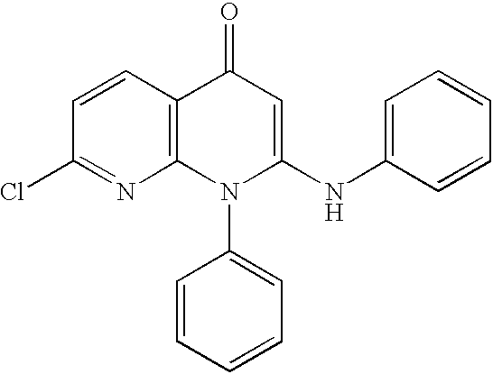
C12=C(C=CC(Cl)=N1)C(=O)C=C(NC1=CC=CC=C1)N2C1=CC=CC=C1
